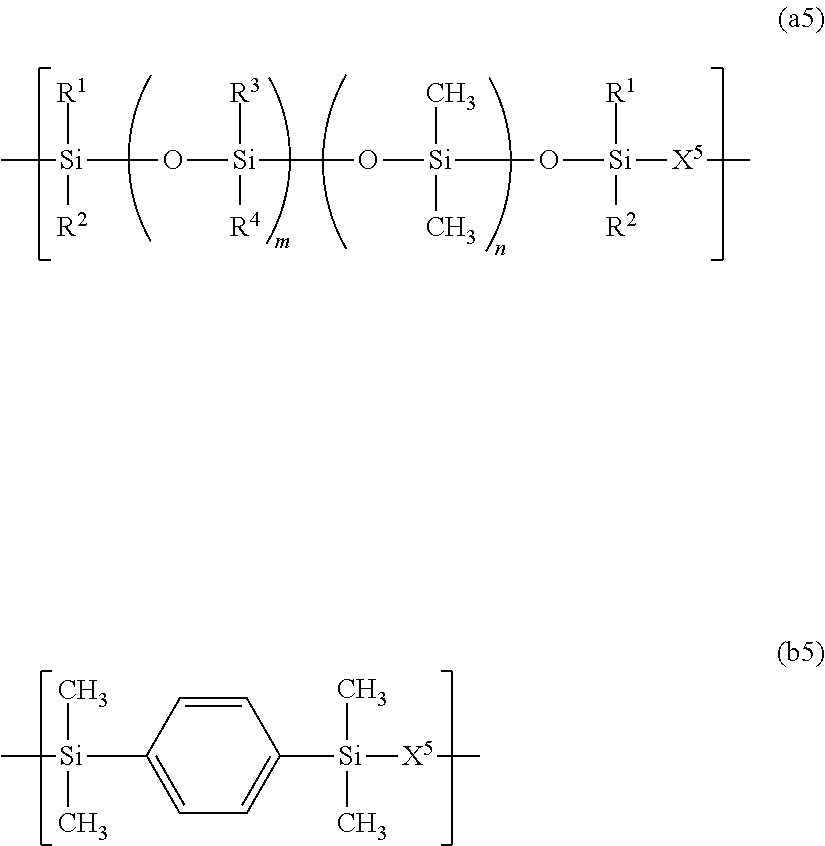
C[Si]([R1])(O[Si]([R3])(O[Si](C)(C)O[Si]([R1])([X5]C)[R2])[R4])[R2].C1=CC([Si](C)(C)C)=CC=C1[Si](C)(C)[X5]C
